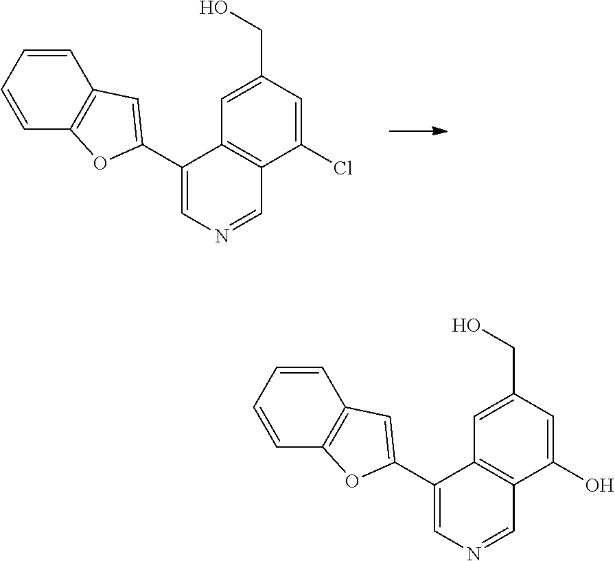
C1(C2=CC3=C(C=CC=C3)O2)=CN=CC2=C1C=C(CO)C=C2Cl.C1(C2=CC3=C(C=CC=C3)O2)=CN=CC2=C1C=C(CO)C=C2O
